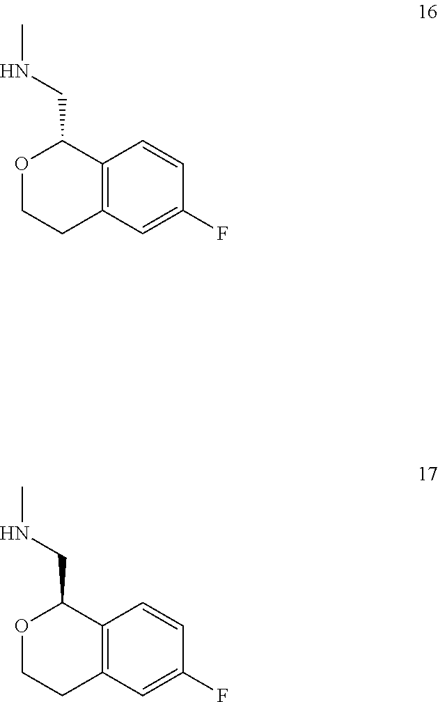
O1CCC2=C(C1CNC)C=CC(F)=C2.O1CCC2=C(C1CNC)C=CC(F)=C2
